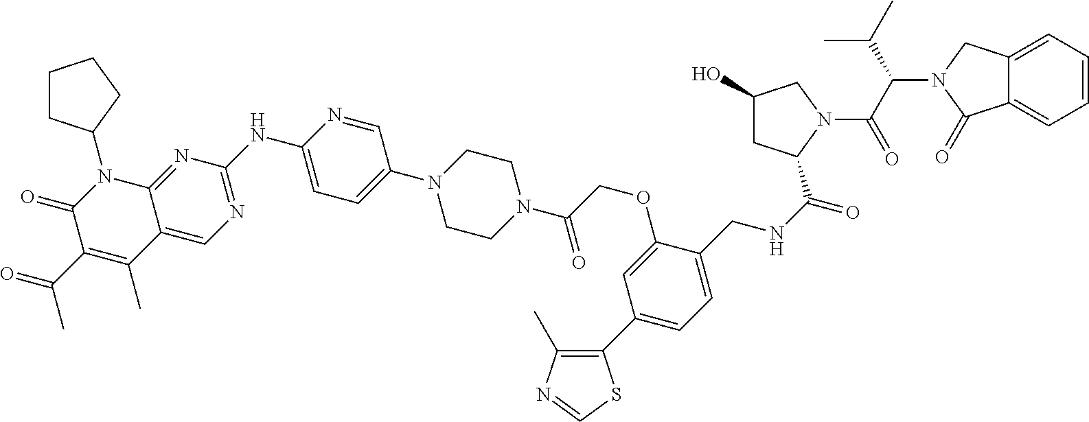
C1CC(N2C3=NC(NC4=CC=C(N5CCN(C(=O)COC6=CC(C7=C(C)N=CS7)=CC=C6CNC(=O)C6CC(O)CN6C(=O)C(N6C(=O)C7=CC=CC=C7C6)C(C)C)CC5)C=N4)=NC=C3C(C)=C(C(=O)C)C2=O)CC1
